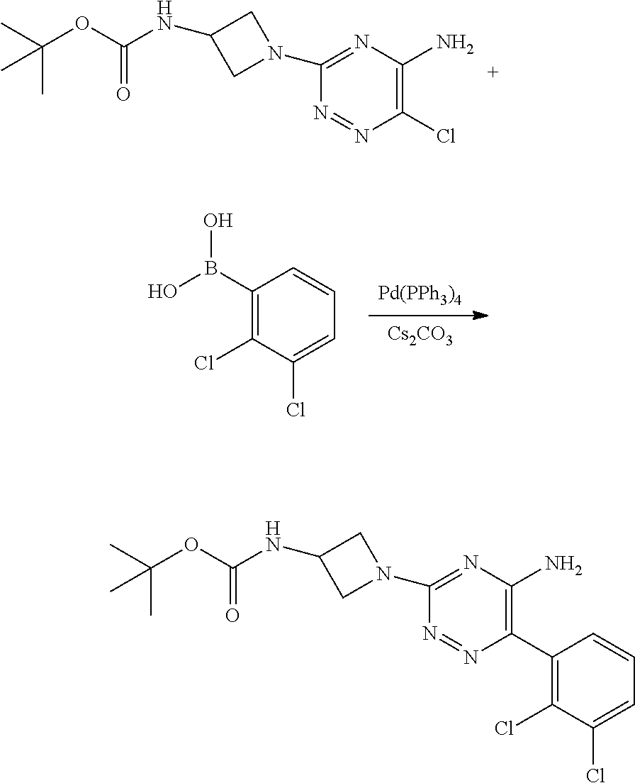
N1=NC(Cl)=C(N)N=C1N1CC(NC(OC(C)(C)C)=O)C1.[Pd(PPh3)4].[Cs2CO3].C1(B(O)O)=C(Cl)C(Cl)=CC=C1.C1(C2=C(N)N=C(N3CC(NC(OC(C)(C)C)=O)C3)N=N2)=C(Cl)C(Cl)=CC=C1
